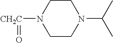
N1([CH2C]=O)CCN(C(C)C)CC1
